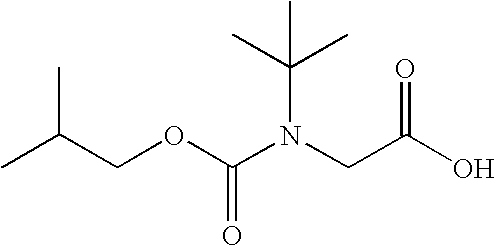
CC(COC(N(CC(O)=O)C(C)(C)C)=O)C
